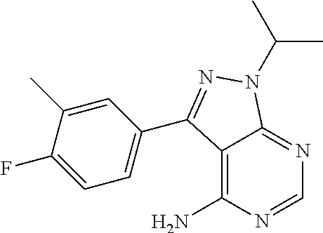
C12=C(N)N=CN=C1N(C(C)C)N=C2C1=CC=C(F)C(C)=C1
